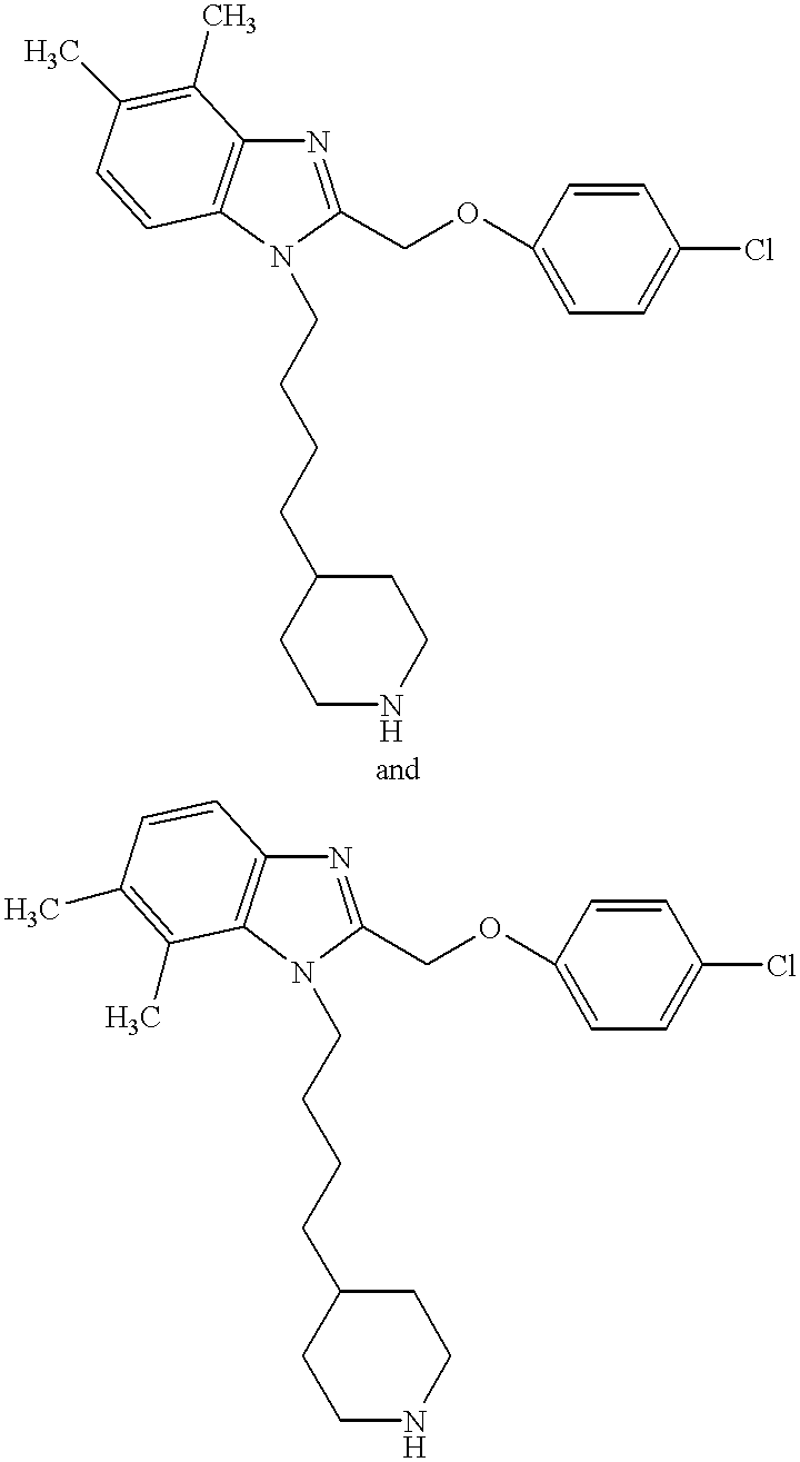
N1=C(COC2=CC=C(Cl)C=C2)N(CCCCC2CCNCC2)C2=C1C(C)=C(C)C=C2.N1=C(COC2=CC=C(Cl)C=C2)N(CCCCC2CCNCC2)C2=C1C=CC(C)=C2C
